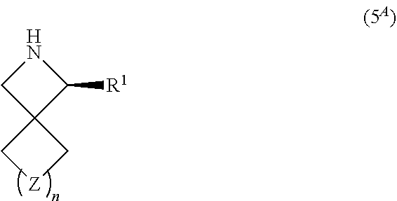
C12(C[Z]C1)C([R1])NC2
